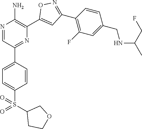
N1=CC(C2=CC=C(S(=O)(C3CCOC3)=O)C=C2)=NC(C2=CC(C3=C(F)C=C(CNC(CF)C)C=C3)=NO2)=C1N
